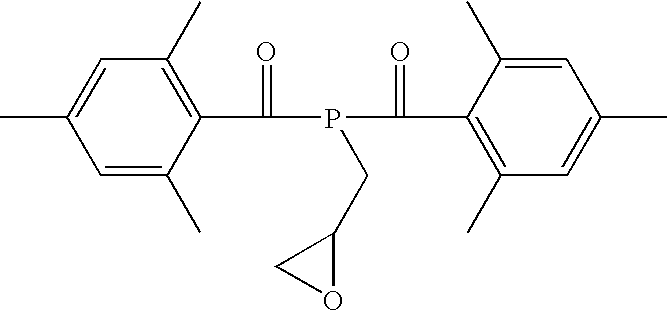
C1=C(C)C(C(P(C(C2=C(C)C=C(C)C=C2C)=O)CC2CO2)=O)=C(C)C=C1C
